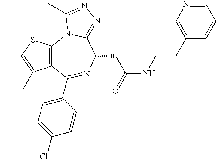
C12=C(SC(C)=C1C)N1C(=NN=C1C)C(CC(=O)NCCC1=CN=CC=C1)N=C2C1=CC=C(Cl)C=C1
